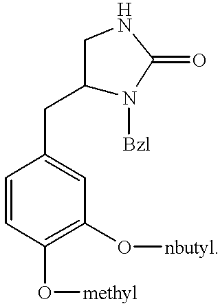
C1=CC(O[methyl])=C(O[nbutyl])C=C1CC1N([Bzl])C(=O)NC1
